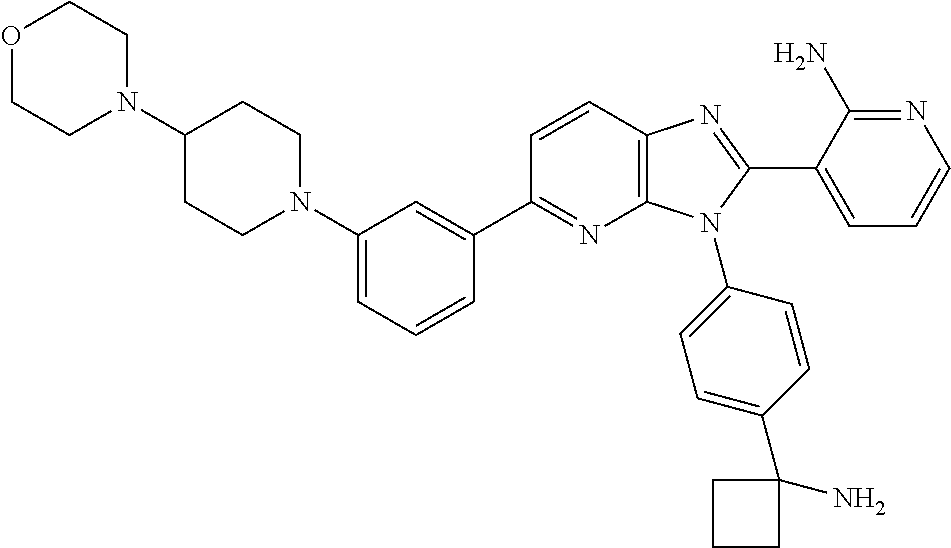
C12=C(C=CC(C3=CC(N4CCC(N5CCOCC5)CC4)=CC=C3)=N1)N=C(C1=CC=CN=C1N)N2C1=CC=C(C2(N)CCC2)C=C1
